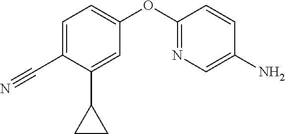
C1=C(OC2=NC=C(N)C=C2)C=C(C2CC2)C(C#N)=C1
